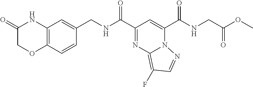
C(=O)(C1=CC(C(=O)NCC2=CC3=C(C=C2)OCC(=O)N3)=NC2=C(F)C=NN21)NCC(OC)=O
